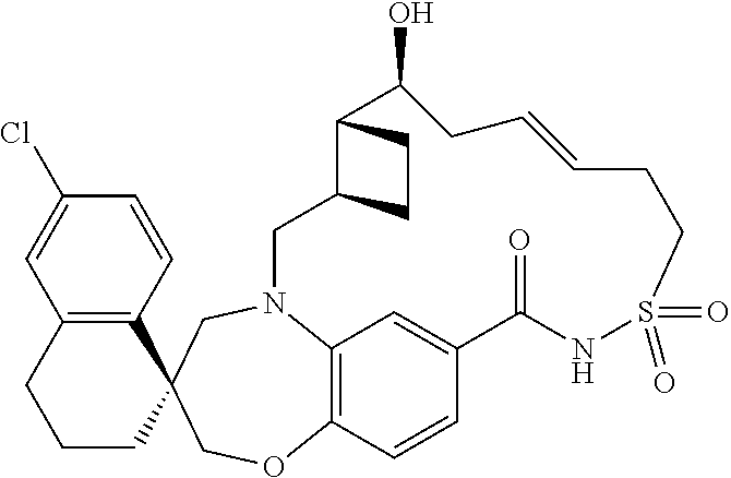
C12=C(C=CC(Cl)=C1)C1(CCC2)COC2=C3N(C1)CC1C(C(O)CC=CCCS(=O)(=O)NC(=O)C(=C3)C=C2)CC1
